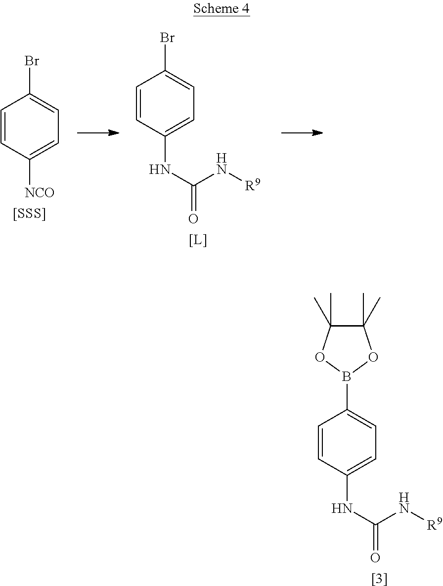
C1=CC([NCO])=CC=C1Br.[[SSS]].C1=CC(NC(=O)N[R9])=CC=C1Br.[[L]].[[3]].C1=CC(NC(=O)N[R9])=CC=C1B1OC(C)(C)C(C)(C)O1
